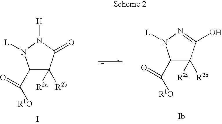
C1(C(=O)[R1O])C([R2b])([R2a])C(=O)N([H])N1[L].C1(C(=O)[R1O])C([R2b])([R2a])C(O)=NN1[L].I.[Ib]
